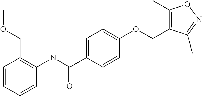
C1=CC=CC(NC(C2=CC=C(OCC3=C(C)ON=C3C)C=C2)=O)=C1COC
